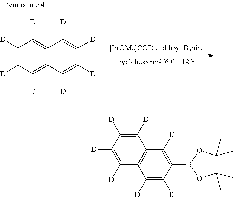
C1([D])=C([D])C([D])=C2C(=C1[D])C([D])=C([D])C([D])=C2[D].C1([D])=C([D])C2=C(C([D])=C1[D])C([D])=C(B1OC(C)(C)C(C)(C)O1)C([D])=C2[D]
